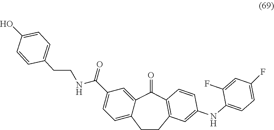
C12=CC(C(NCCC3=CC=C(O)C=C3)=O)=CC=C1CCC1=C(C2=O)C=CC(NC2=CC=C(F)C=C2F)=C1
